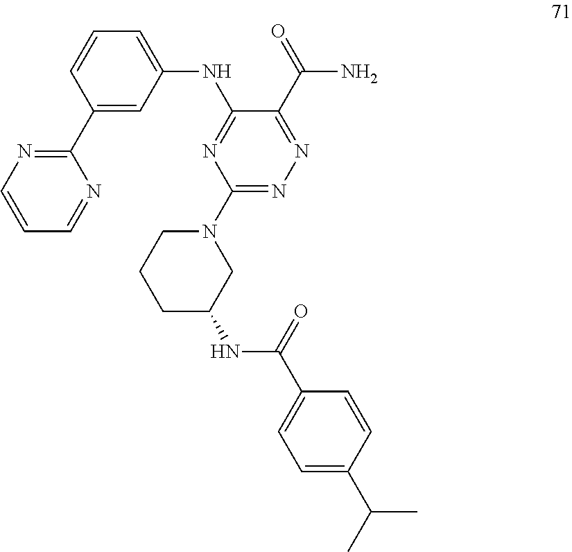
C1(C2=CC(NC3=NC(N4CC(NC(C5=CC=C(C(C)C)C=C5)=O)CCC4)=NN=C3C(N)=O)=CC=C2)=NC=CC=N1
